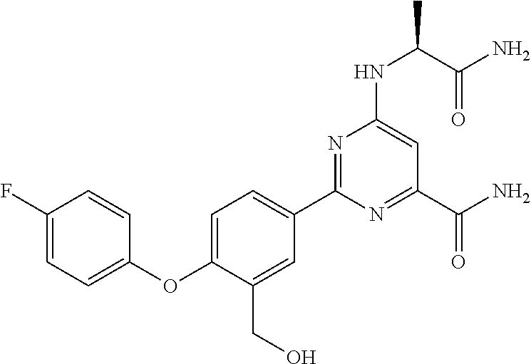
C1(C2=CC=C(OC3=CC=C(F)C=C3)C(CO)=C2)=NC(NC(C)C(N)=O)=CC(C(N)=O)=N1
